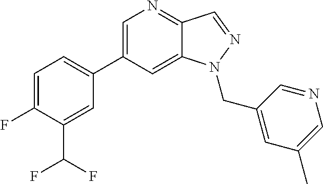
C1=C(C2=CC=C(F)C(C(F)F)=C2)C=C2C(=N1)C=NN2CC1=CC(C)=CN=C1
